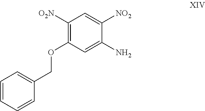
C1([O2N])=C(OCC2=CC=CC=C2)C=C(N)C([NO2])=C1
